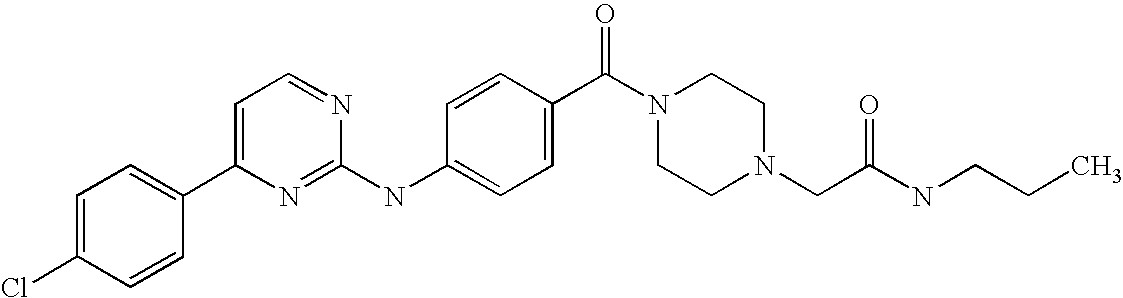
C1=C(Cl)C=CC(C2=CC=NC(NC3=CC=C(C(N4CCN(CC(NCCC)=O)CC4)=O)C=C3)=N2)=C1
